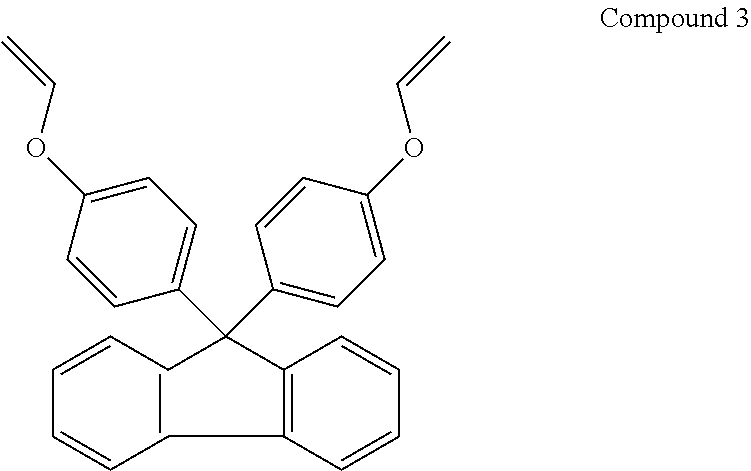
C1C=CC=CCC(C2=CC=C(OC=C)C=C2)(C2=CC=C(OC=C)C=C2)C2=C1C=CC=C2
